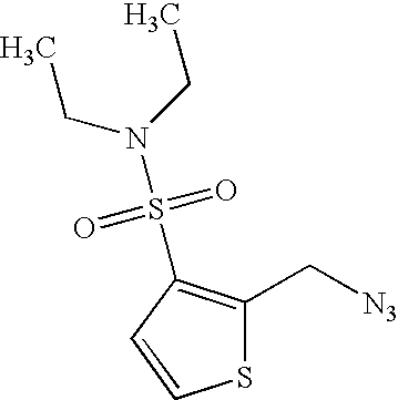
S1C(C[N3])=C(S(=O)(=O)N(CC)CC)C=C1
